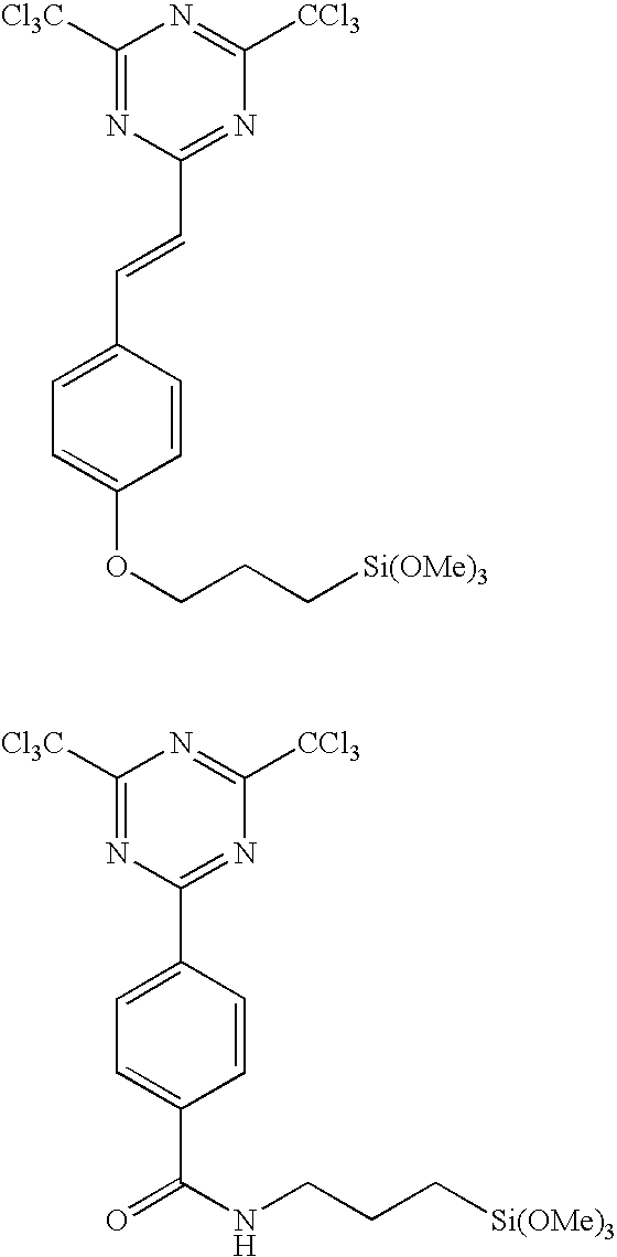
C1([Cl3C])=NC(C=CC2=CC=C(OCCC[Si(OMe)3])C=C2)=NC([CCl3])=N1.C1([Cl3C])=NC(C2=CC=C(C(NCCC[Si(OMe)3])=O)C=C2)=NC([CCl3])=N1
